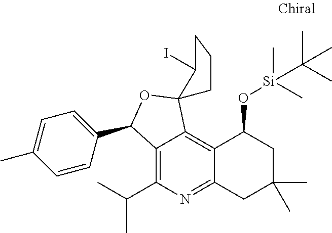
C1=CC(C2C3=C(C(C)C)N=C4C(=C3C3(O2)CCCC3I)C(O[Si](C)(C)C(C)(C)C)CC(C)(C)C4)=CC=C1C
